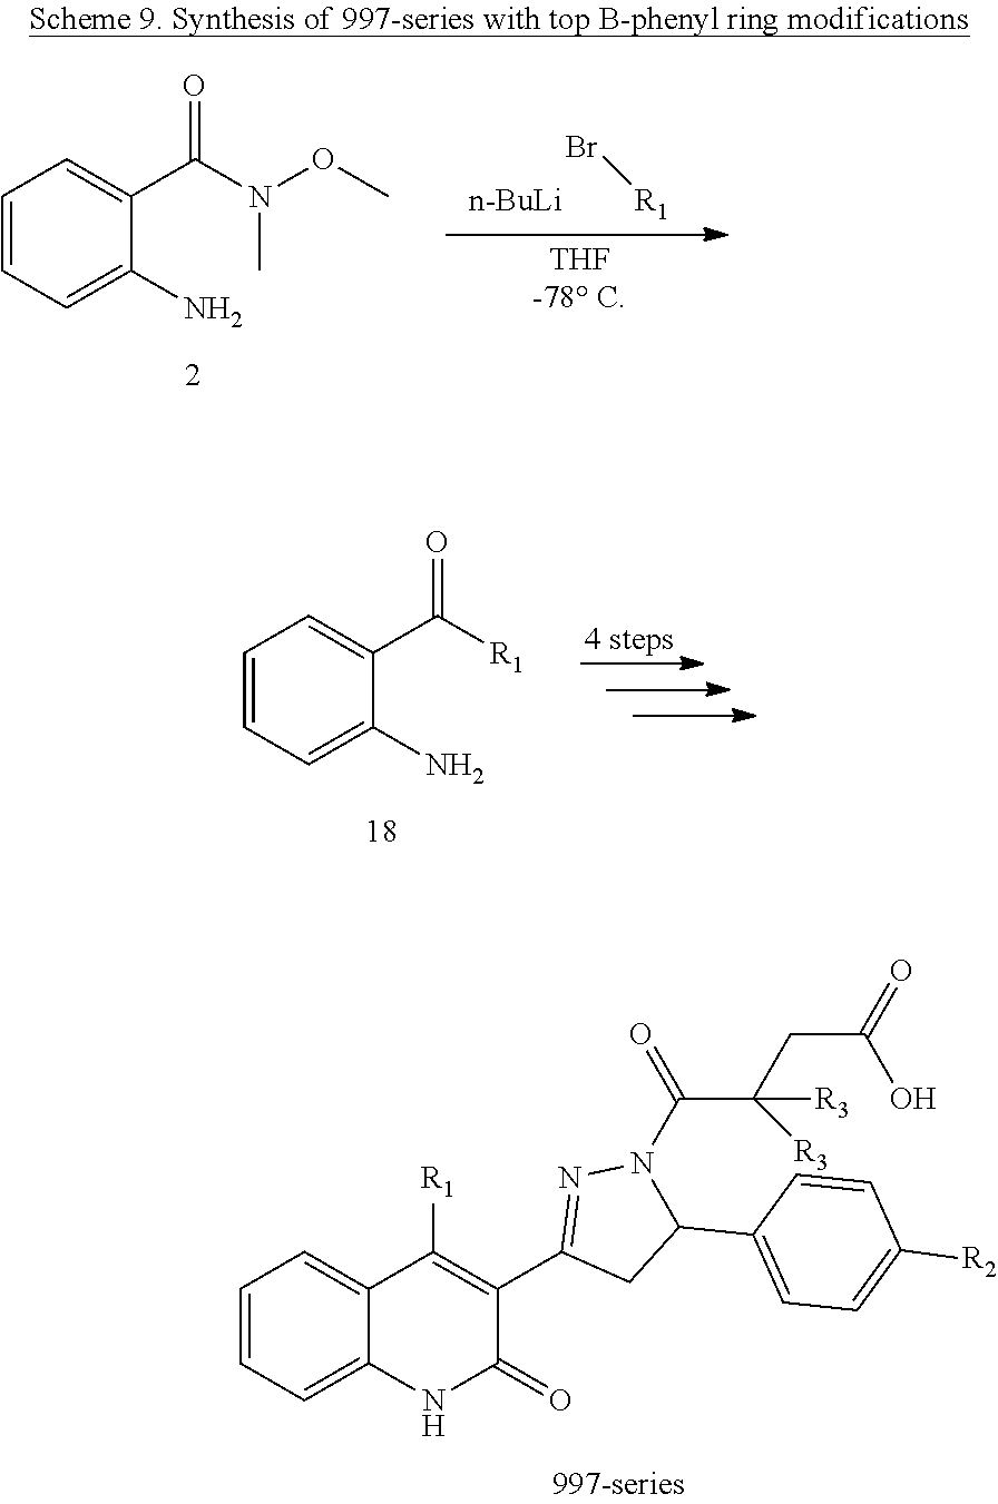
C1=CC=C2C(=C1)C([R1])=C(C1=NN(C(C(CC(O)=O)([R3])[R3])=O)C(C3=CC=C([R2])C=C3)C1)C(=O)N2.C1=CC=C(N)C(C(N(C)OC)=O)=C1.[n-BuLi].Br[R1].C1=CC=C(N)C(C([R1])=O)=C1
